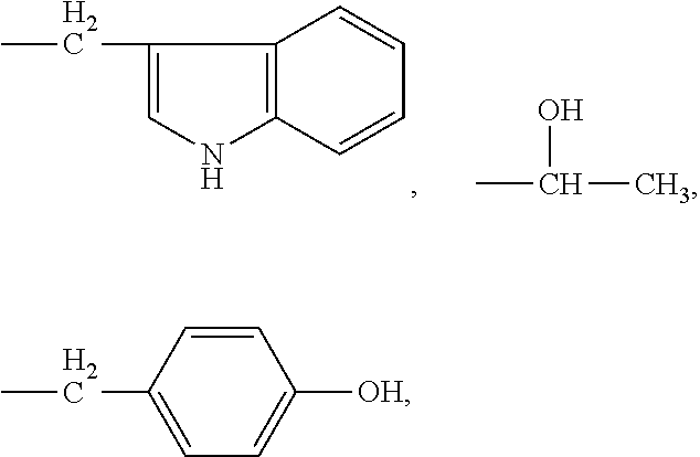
C(C1=CC=C([OH])C=C1)C.C(C)(O)C.C1(CC)=CNC2=C1C=CC=C2
